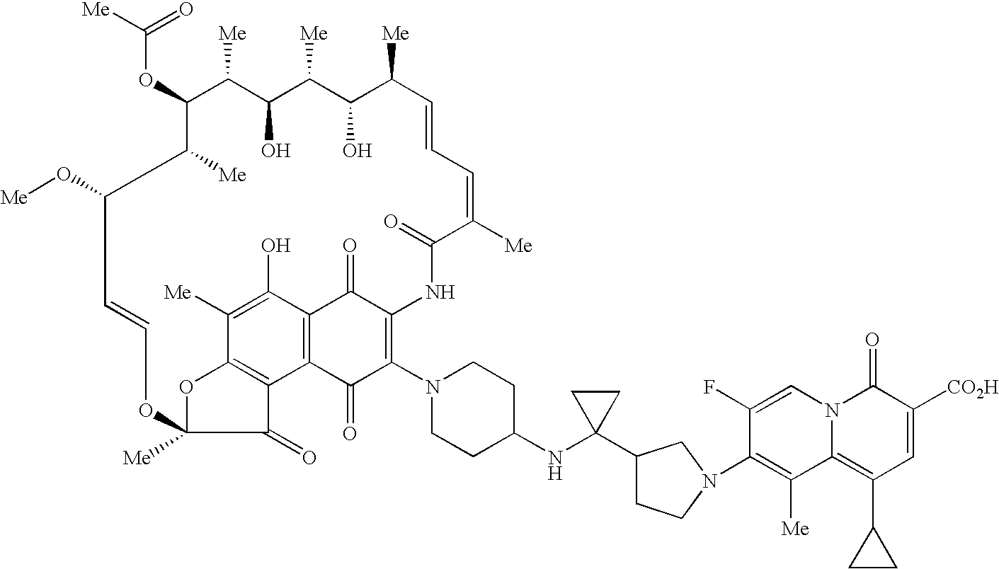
C(OC1C([Me])C(O)C([Me])C(O)C([Me])C=CC=C([Me])C(=O)NC2=C(N3CCC(NC4(C5CCN(C6=C([Me])C7=C(C8CC8)C=C([CO2H])C(=O)N7C=C6F)C5)CC4)CC3)C(=O)C3=C(C2=O)C(O)=C([Me])C2=C3C(=O)C([Me])(O2)OC=CC(O[Me])C1[Me])([Me])=O
